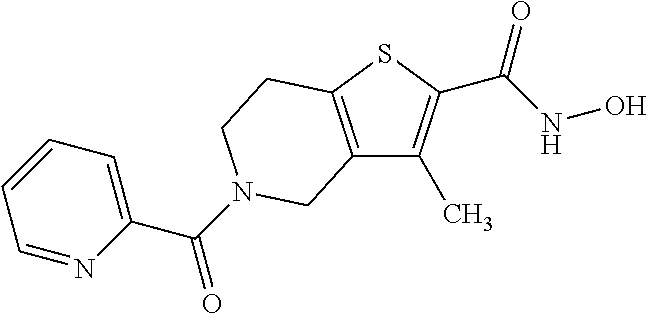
C12=C(SC(C(NO)=O)=C1C)CCN(C(=O)C1=CC=CC=N1)C2
